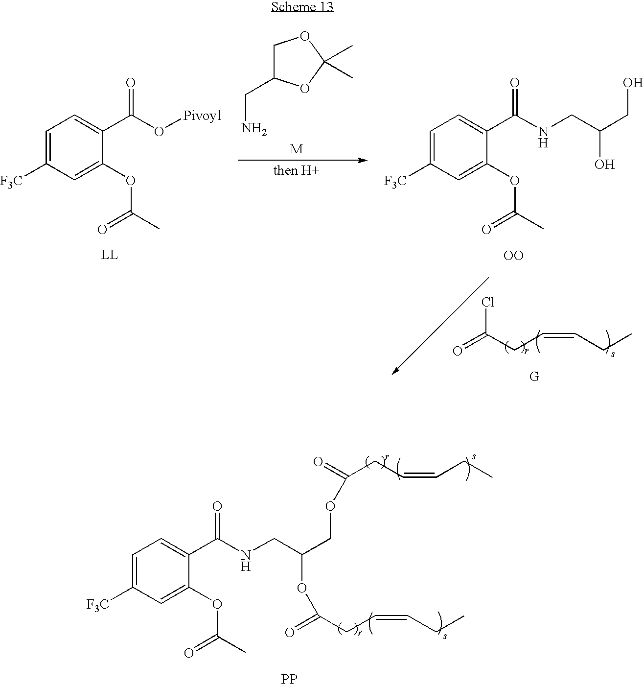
C1=C([F3C])C=C(OC(C)=O)C(C(O[Pivoyl])=O)=C1.ClC(CC=CCC)=O.C1=C([F3C])C=C(OC(C)=O)C(C(NCC(O)CO)=O)=C1.[LL].[OO].C1C(CN)OC(C)(C)O1.C1=C([F3C])C=C(OC(C)=O)C(C(NCC(OC(=O)CC=CCC)COC(=O)CC=CCC)=O)=C1.[PP]
